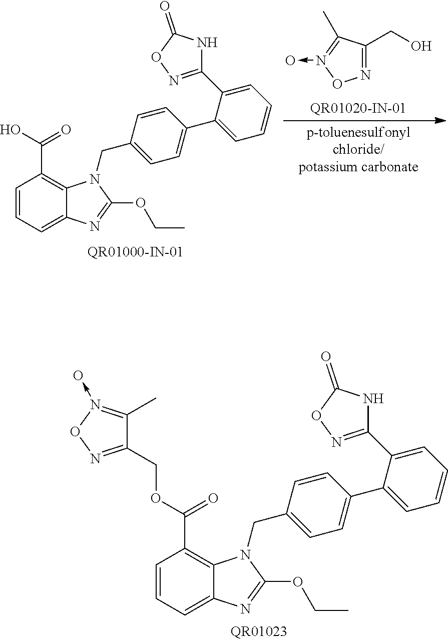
[QR01023].C1=CC=C2C(=C1C(=O)OCC1=NON(->O)=C1C)N(CC1=CC=C(C3=CC=CC=C3C3=NOC(=O)N3)C=C1)C(OCC)=N2.C1=CC=C2C(=C1C(=O)O)N(CC1=CC=C(C3=CC=CC=C3C3=NOC(=O)N3)C=C1)C(OCC)=N2.N1=C(CO)C(C)=N(->O)O1
